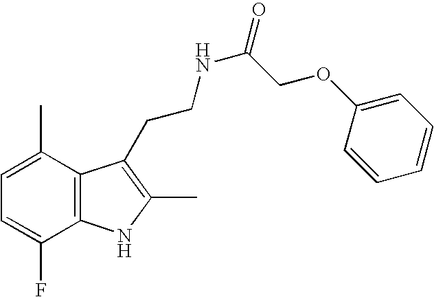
C12=C(C(C)=CC=C1F)C(CCNC(=O)COC1=CC=CC=C1)=C(C)N2
